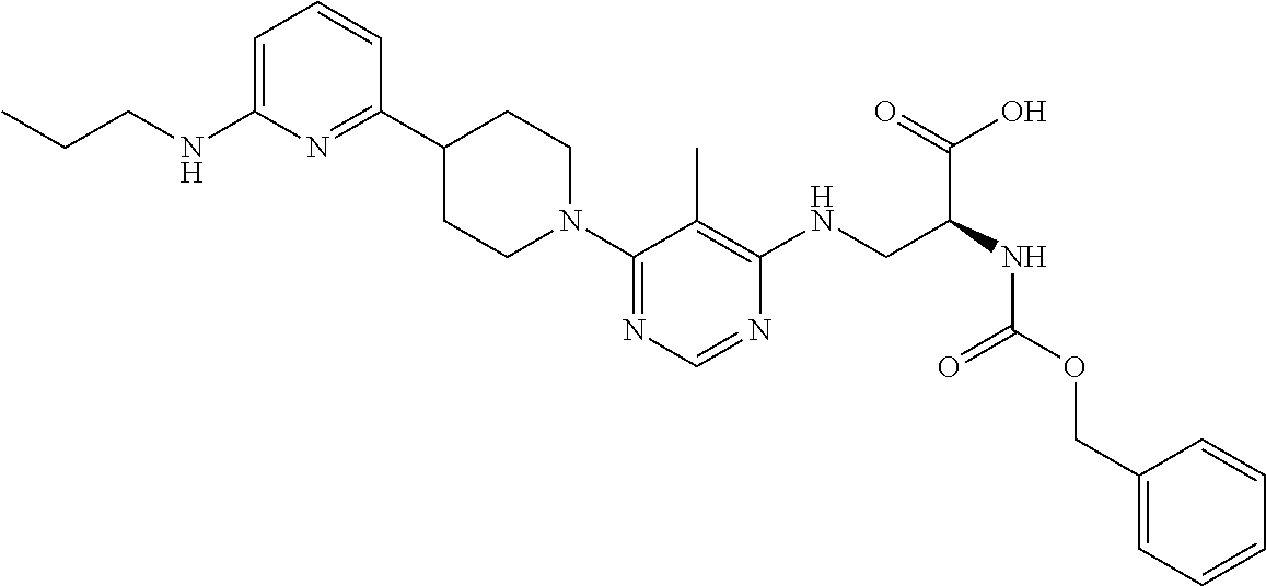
C(CNC1=CC=CC(C2CCN(C3=NC=NC(NCC(NC(OCC4=CC=CC=C4)=O)C(=O)O)=C3C)CC2)=N1)C
